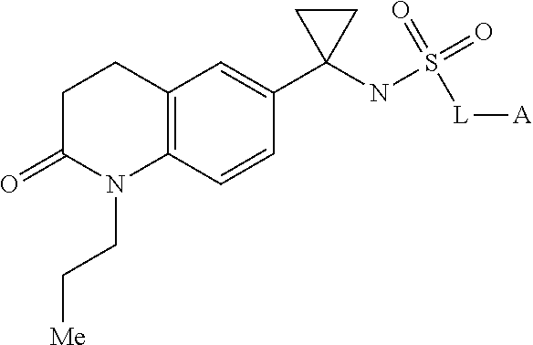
C1C(=O)N(CC[Me])C2=C(C1)C=C(C1(NS(=O)(=O)[L][A])CC1)C=C2
